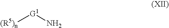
[G1](N)[(R5)n]
